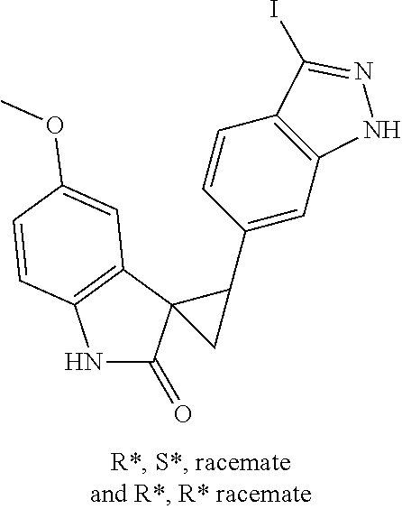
N1C(=O)C2(C3=C1C=CC(OC)=C3)C(C1=CC3=C(C=C1)C(I)=NN3)C2
